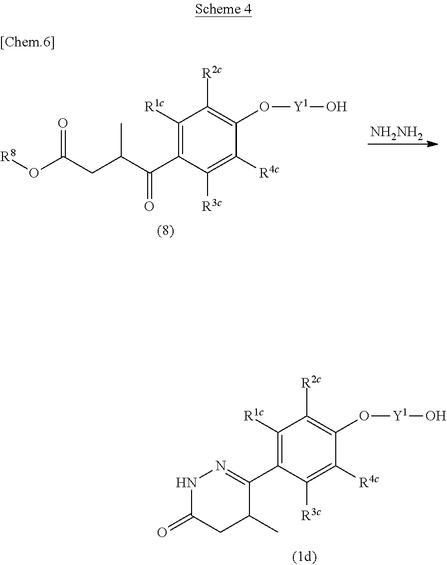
C1([R1c])=C(C2=NNC(=O)CC2C)C([R3c])=C([R4c])C(O[Y1]O)=C1[R2c].[NH2NH2].C1([R1c])=C(C(C(CC(O[R8])=O)C)=O)C([R3c])=C([R4c])C(O[Y1]O)=C1[R2c]
